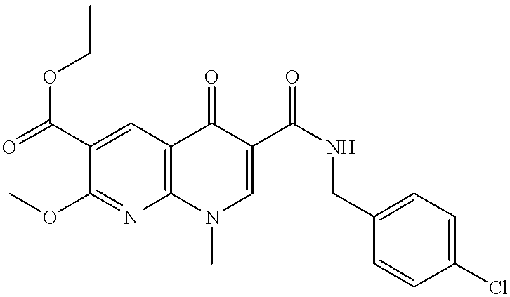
O=C(C1=CC2=C(N=C1OC)N(C)C=C(C(NCC1=CC=C(Cl)C=C1)=O)C2=O)OCC
